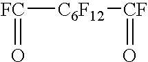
[FC]([C6F12][CF]=O)=O
